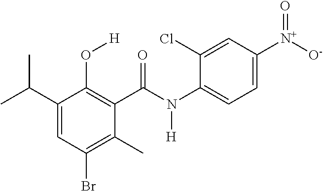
C1(C(C)C)=CC(Br)=C(C)C(C(N(C2=CC=C([N+]([O-])=O)C=C2Cl)[H])=O)=C1O[H]
